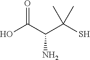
OC(C(C(S)(C)C)N)=O
